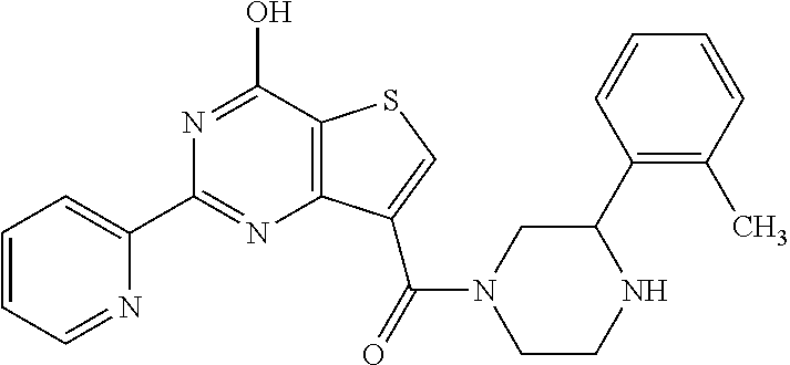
C1(C2=CC=CC=N2)=NC2=C(C(O)=N1)SC=C2C(=O)N1CCNC(C2=C(C)C=CC=C2)C1
